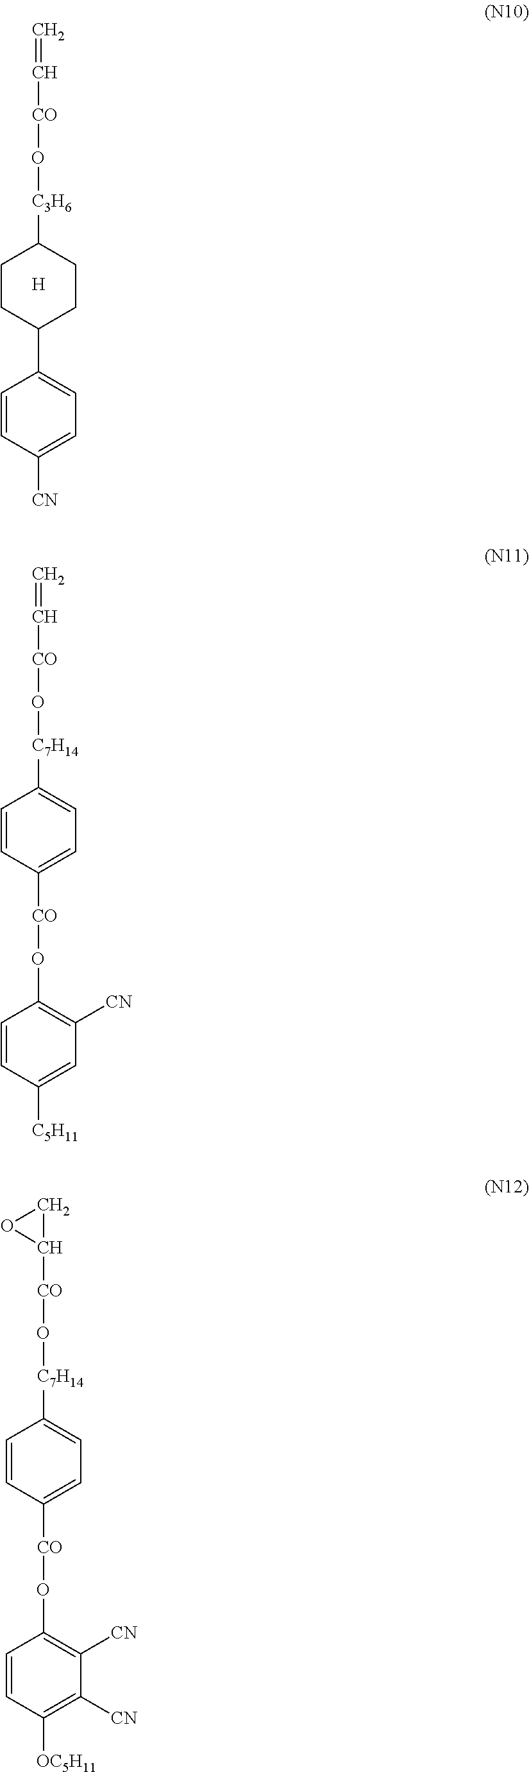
C=C[CO]O[C3H6]C1CCC(C2=CC=C([CN])C=C2)CC1.[H].C=C[CO]O[C7H14]C1=CC=C([CO]OC2=C([CN])C=C([C5H11])C=C2)C=C1.C1C([CO]O[C7H14]C2=CC=C([CO]OC3=C([CN])C([CN])=C([OC5H11])C=C3)C=C2)O1
